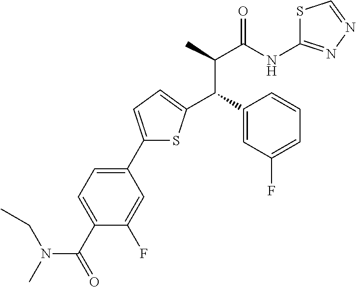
C1(C2=CC=C(C(C3=CC(F)=CC=C3)C(C(NC3=NN=CS3)=O)C)S2)=CC=C(C(=O)N(CC)C)C(F)=C1
